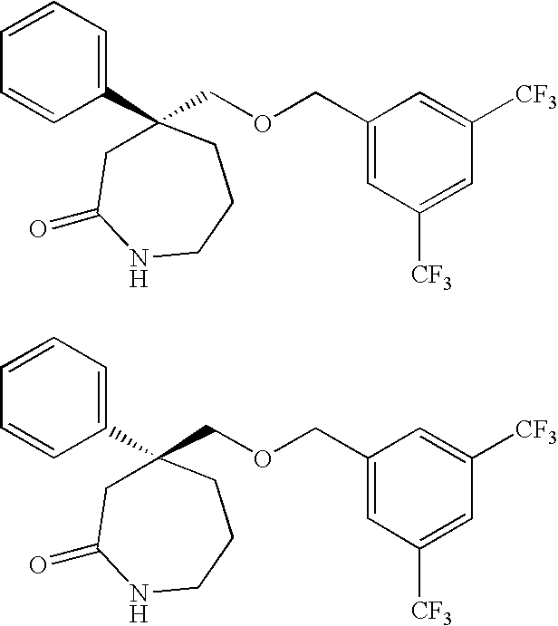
C1=CC=CC=C1C1(COCC2=CC([CF3])=CC([CF3])=C2)CC(=O)NCCC1.C1=CC=CC=C1C1(COCC2=CC([CF3])=CC([CF3])=C2)CC(=O)NCCC1
